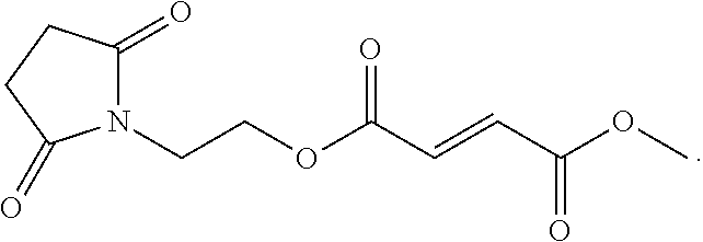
O=C1N(CCOC(C=CC(OC)=O)=O)C(=O)CC1
